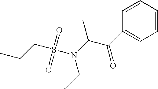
C1=CC=CC=C1C(C(N(CC)S(CCC)(=O)=O)C)=O
